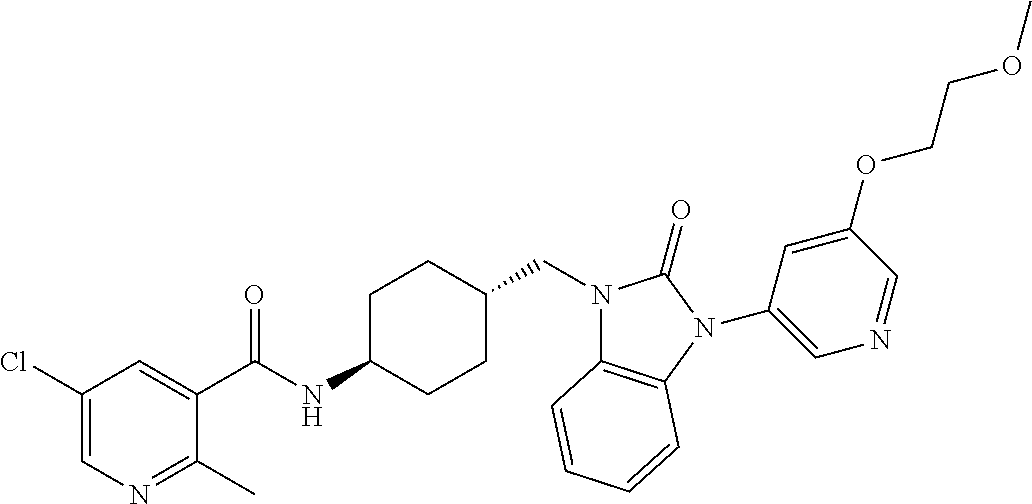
C1(Cl)=CN=C(C)C(C(NC2CCC(CN3C4=C(N(C5=CN=CC(OCCOC)=C5)C3=O)C=CC=C4)CC2)=O)=C1
